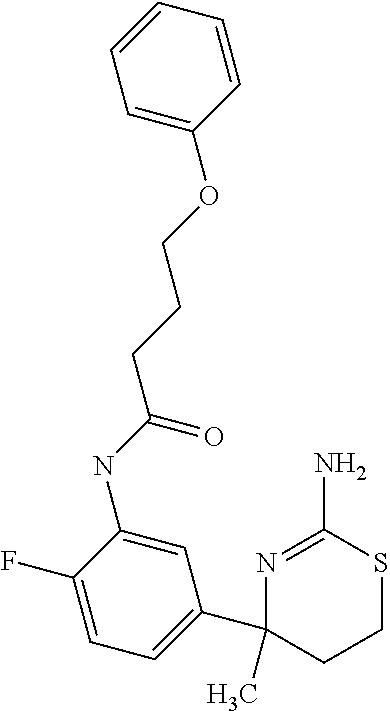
N1=C(N)SCCC1(C1=CC=C(F)C(NC(CCCOC2=CC=CC=C2)=O)=C1)C
